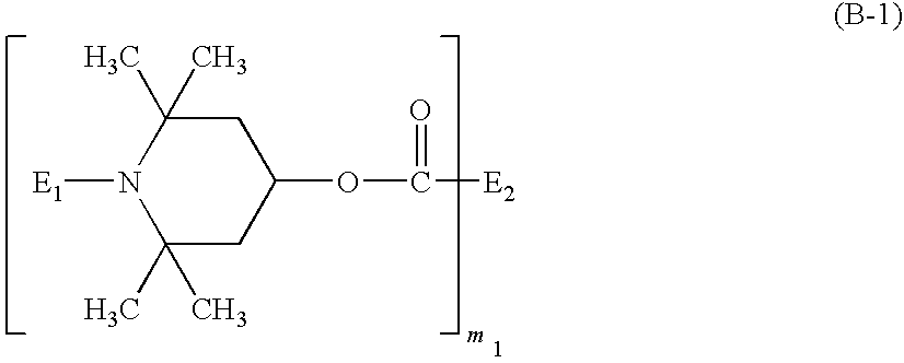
C1C(C)(C)N([E1])C(C)(C)CC1OC([E2])=O
